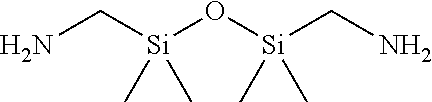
[Si](CN)(O[Si](CN)(C)C)(C)C
